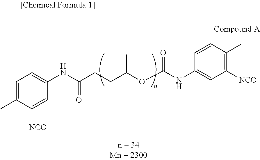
C1=C(C)C([NCO])=CC(NC(CCC(OC(NC2=CC([NCO])=C(C)C=C2)=O)C)=O)=C1
